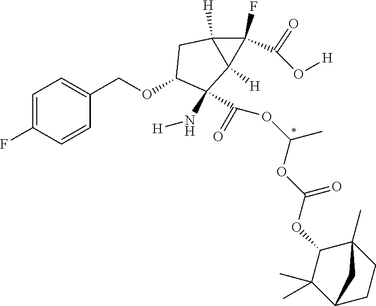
C1(COC2C(N[H])(C(OC(C)OC(OC3C(C)(C)C4CCC3(C)C4)=O)=O)C3([H])C([H])(C2)C3(F)C(O[H])=O)=CC=C(F)C=C1
